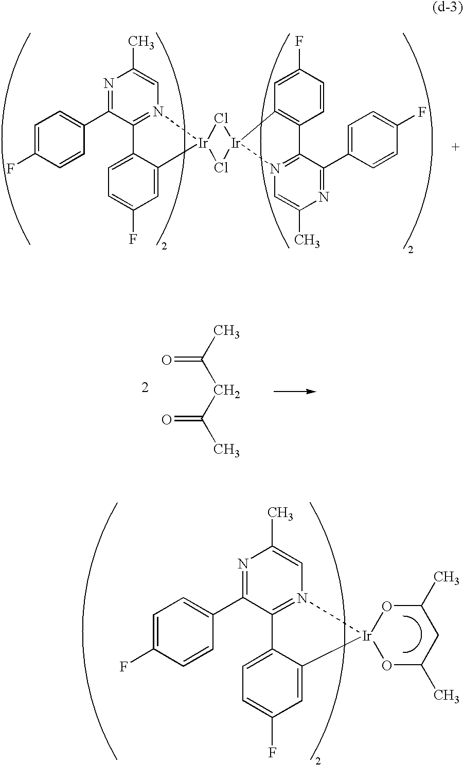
O=C(C)CC(=O)C.N1=C(C2=CC=C(F)C=C2)C2=N(C=C1C)[Ir]1(C3=CC(F)=CC=C23)Cl[Ir]2(Cl1)N1=C(C3=C2C=C(F)C=C3)C(C2=CC=C(F)C=C2)=NC(C)=C1.N1=C(C2=CC=C(F)C=C2)C2=N(C=C1C)[Ir]1(C3=CC(F)=CC=C23)OC(C)CC(C)O1
